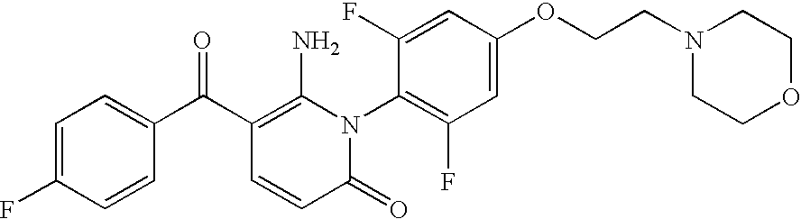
C1(=O)N(C2=C(F)C=C(OCCN3CCOCC3)C=C2F)C(N)=C(C(C2=CC=C(F)C=C2)=O)C=C1
